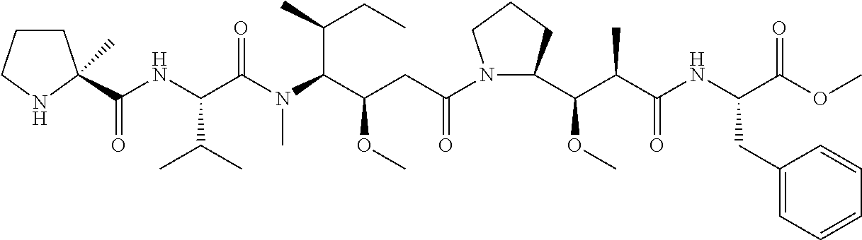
C(NC(C(N(C(C(CC(N1C(C(C(C(NC(C(OC)=O)CC2=CC=CC=C2)=O)C)OC)CCC1)=O)OC)C(C)CC)C)=O)C(C)C)(=O)C1(C)CCCN1
